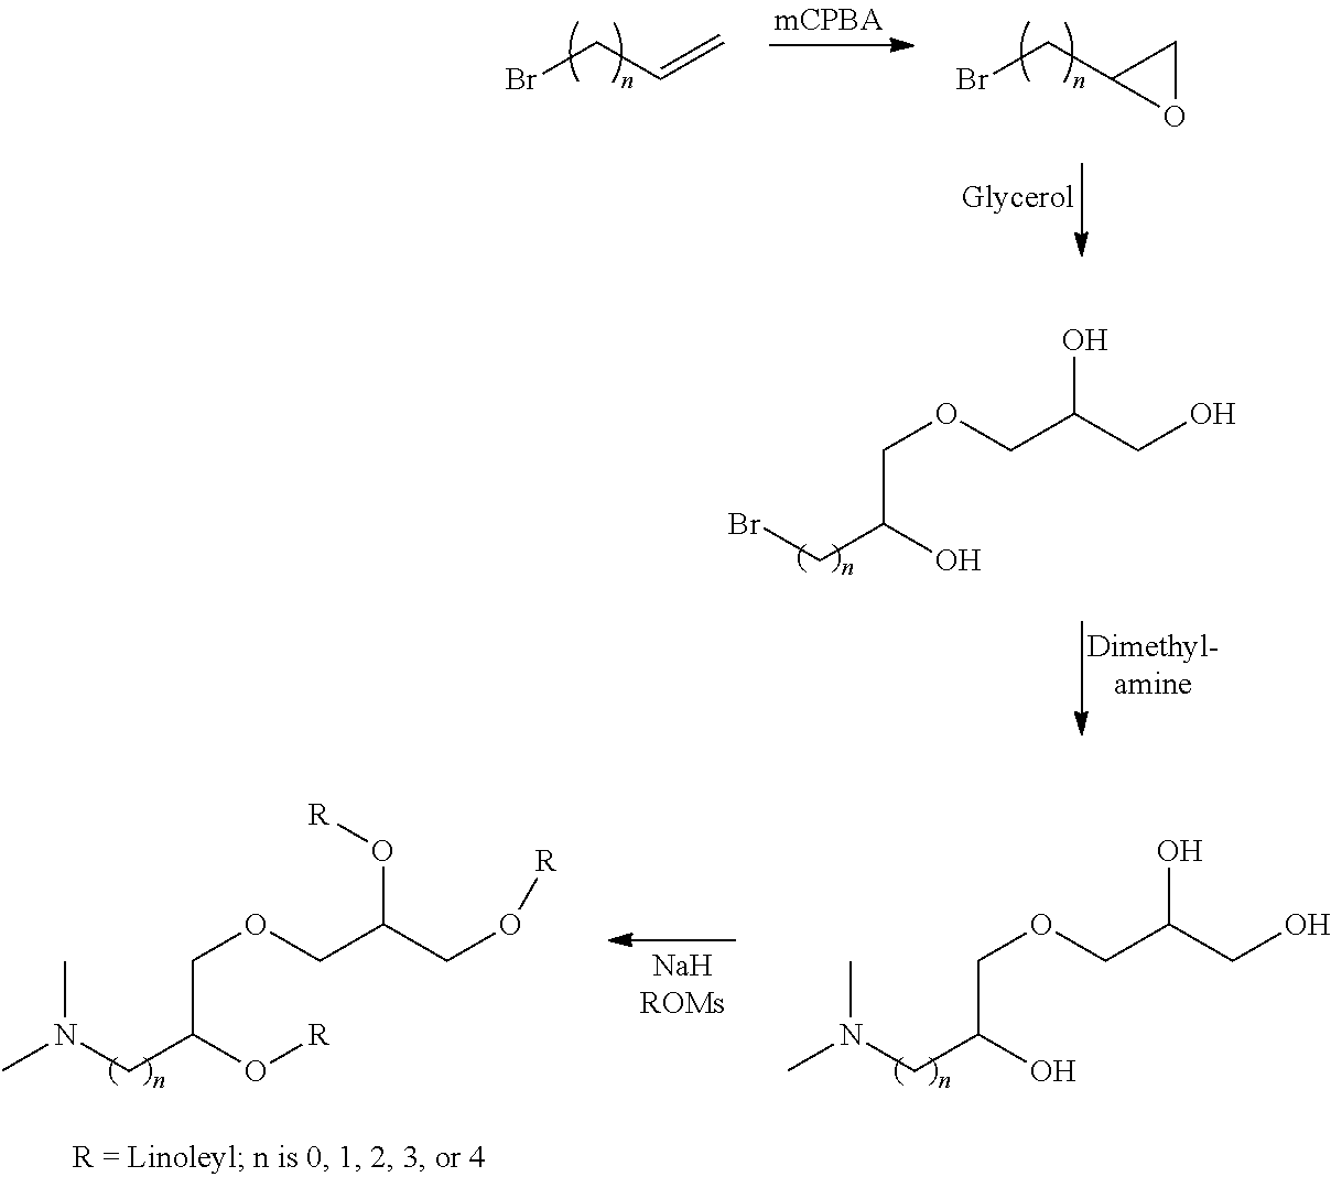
BrCC=C.BrCC1OC1.BrCC(O)COCC(CO)O.N(CC(O)COCC(CO)O)(C)C.N(CC(COCC(CO[R])O[R])O[R])(C)C
